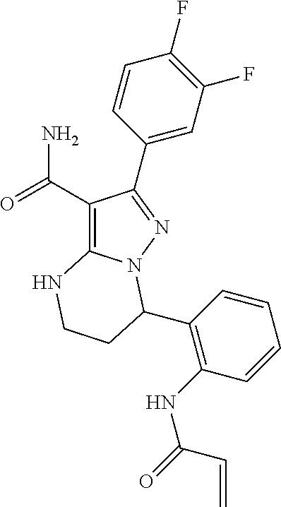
C1(C(=O)N)=C2N(N=C1C1=CC(F)=C(F)C=C1)C(C1=C(NC(C=C)=O)C=CC=C1)CCN2
